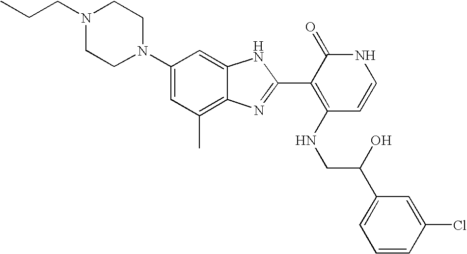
C1(C)=C2C(=CC(N3CCN(CCC)CC3)=C1)NC(C1=C(NCC(C3=CC=CC(Cl)=C3)O)C=CNC1=O)=N2
